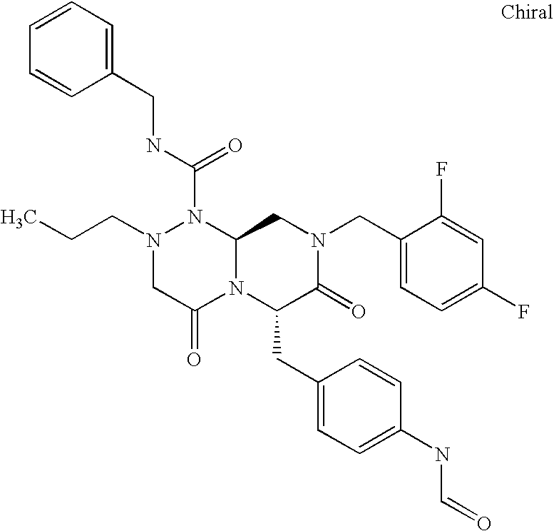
N1(C(NCC2=CC=CC=C2)=O)N(CCC)CC(=O)N2C1CN(CC1=CC=C(F)C=C1F)C(=O)C2CC1=CC=C(NC=O)C=C1
